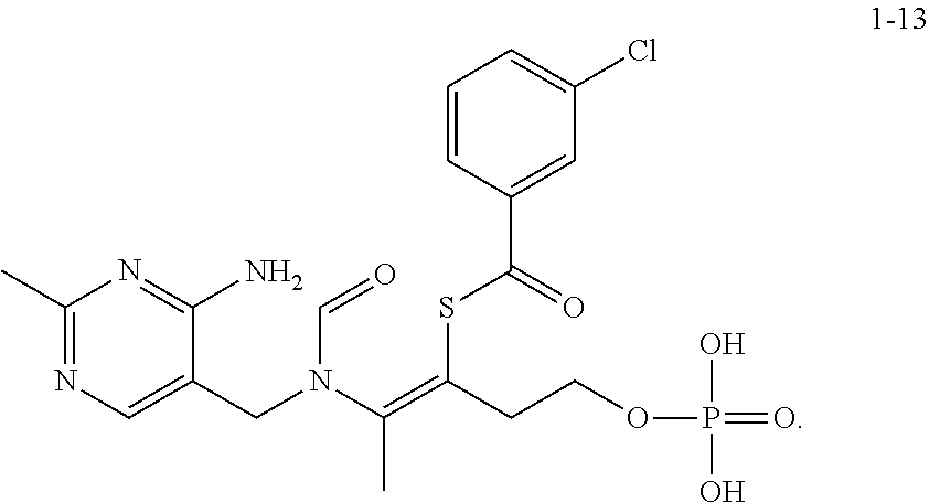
C1(C)=NC=C(CN(C=O)C(=C(SC(C2=CC(Cl)=CC=C2)=O)CCOP(=O)(O)O)C)C(N)=N1
